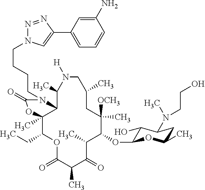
C1(OC2C(O)C(N(C)CCO)CC(C)O2)C([OCH3])(C)CC(C)CN([H])C(C)C2C(C)(C(CC)OC(=O)C(C)C(=O)C1C)OC(=O)N2CCCCN1N=NC(C2=CC=CC(N)=C2)=C1
